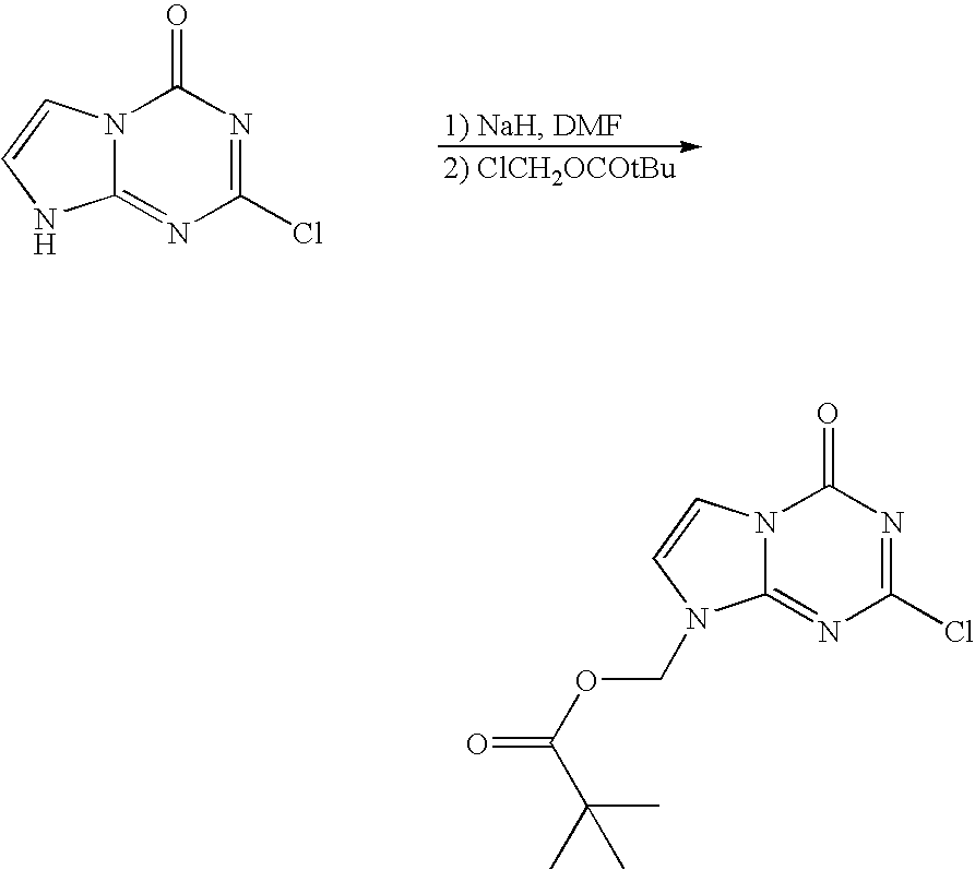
N12C(=NC(Cl)=NC1=O)NC=C2.N12C(=NC(Cl)=NC1=O)N(COC(=O)C(C)(C)C)C=C2
